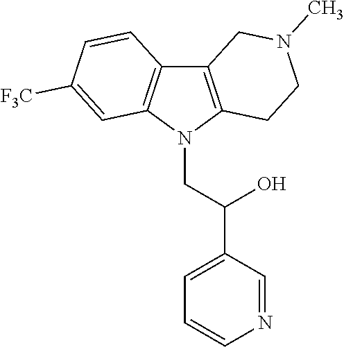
C12=C(N(CC(C3=CC=CN=C3)O)C3=C1C=CC([F3C])=C3)CCN(C)C2
